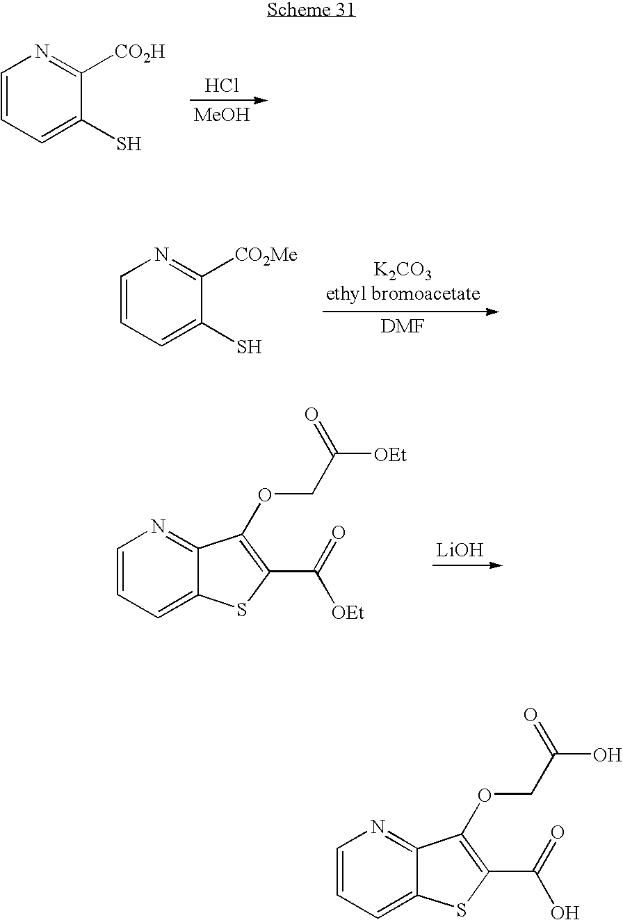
Cl.[MeOH].C1=CC=C(S)C([CO2H])=N1.C1=CC=C(S)C([CO2Me])=N1.C1=CN=C2C(=C1)SC(C(=O)O)=C2OCC(=O)O.C1=CN=C2C(=C1)SC(C(=O)[OEt])=C2OCC(=O)[OEt].[LiOH]
